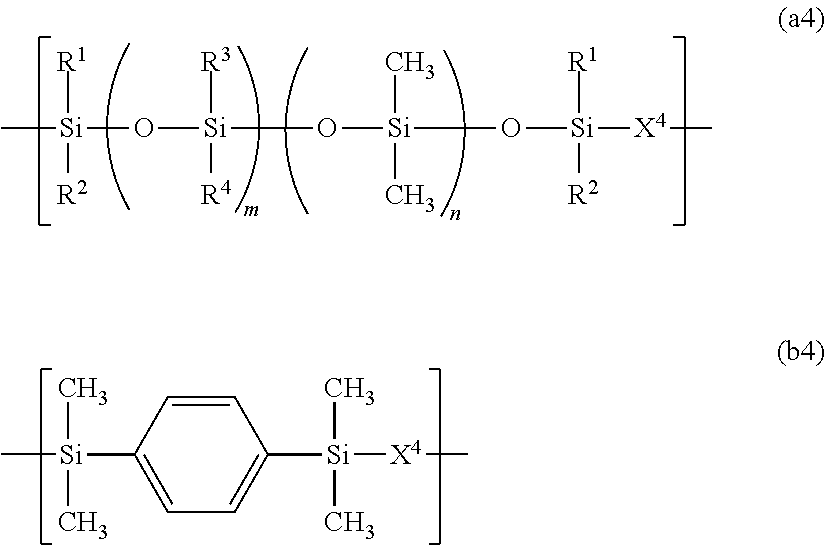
C[Si](O[Si](O[Si](O[Si]([X4]C)([R1])[R2])(C)C)([R3])[R4])([R1])[R2].C[Si](C1=CC=C([Si]([X4]C)(C)C)C=C1)(C)C
